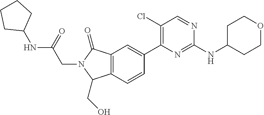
N(C(=O)CN1C(=O)C2=C(C=CC(C3=C(Cl)C=NC(NC4CCOCC4)=N3)=C2)C1CO)C1CCCC1
